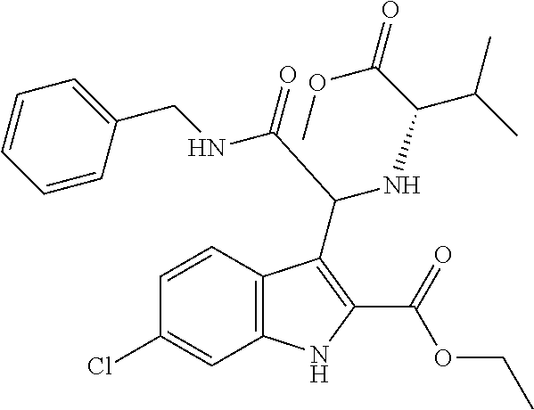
C12=C(NC(C(=O)OCC)=C1C(NC(C(C)C)C(=O)OC)C(=O)NCC1=CC=CC=C1)C=C(Cl)C=C2
